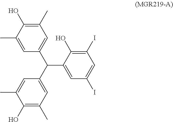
C1=C(C(C2=CC(C)=C(O)C(C)=C2)C2=CC(I)=CC(I)=C2O)C=C(C)C(O)=C1C
